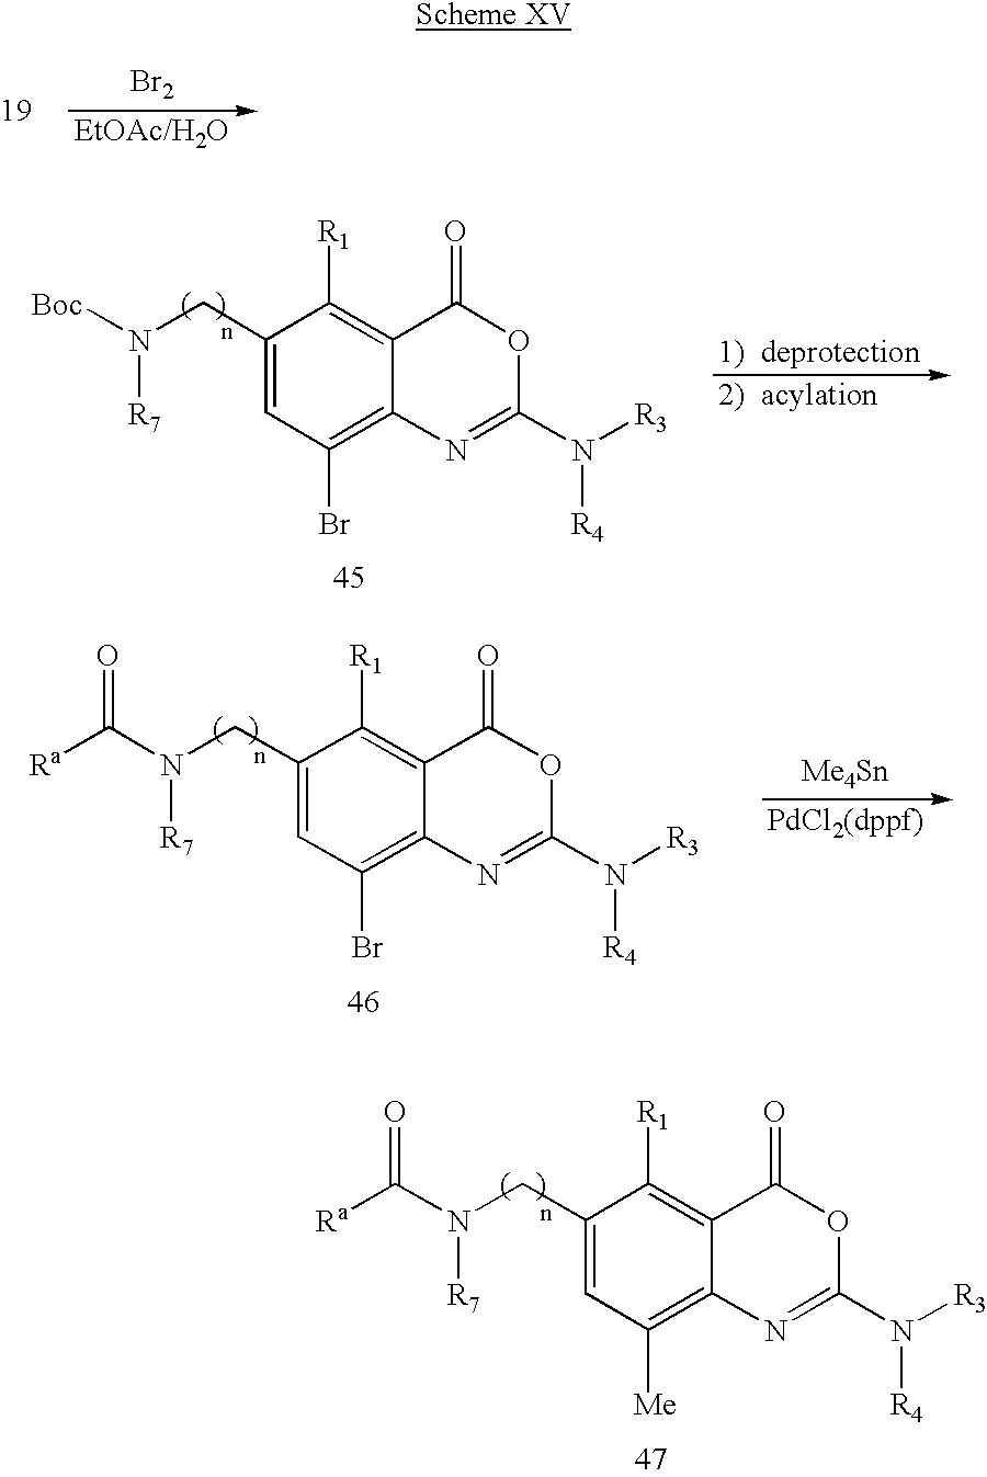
[Br2].C1(CN([Boc])[R7])=CC(Br)=C2C(=C1[R1])C(=O)OC(N([R3])[R4])=N2.[Me4Sn].C1(CN(C([Ra])=O)[R7])=CC(Br)=C2C(=C1[R1])C(=O)OC(N([R3])[R4])=N2.C1(CN(C([Ra])=O)[R7])=CC([Me])=C2C(=C1[R1])C(=O)OC(N([R3])[R4])=N2
